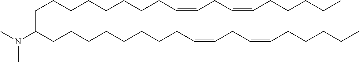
C(CCCCCCC=CCC=CCCCCC)CC(CCCCCCCCC=CCC=CCCCCC)N(C)C
